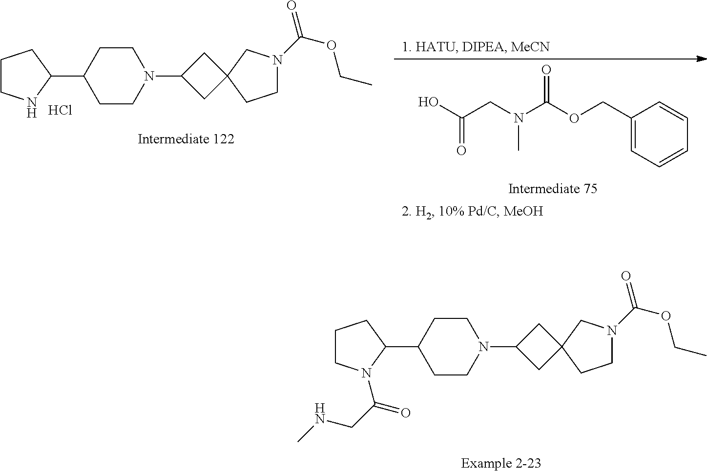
C1CN(C(=O)CNC)C(C2CCN(C3CC4(C3)CCN(C(=O)OCC)C4)CC2)C1.C1CNC(C2CCN(C3CC4(C3)CCN(C(=O)OCC)C4)CC2)C1.Cl.OC(CN(C(OCC1=CC=CC=C1)=O)C)=O
